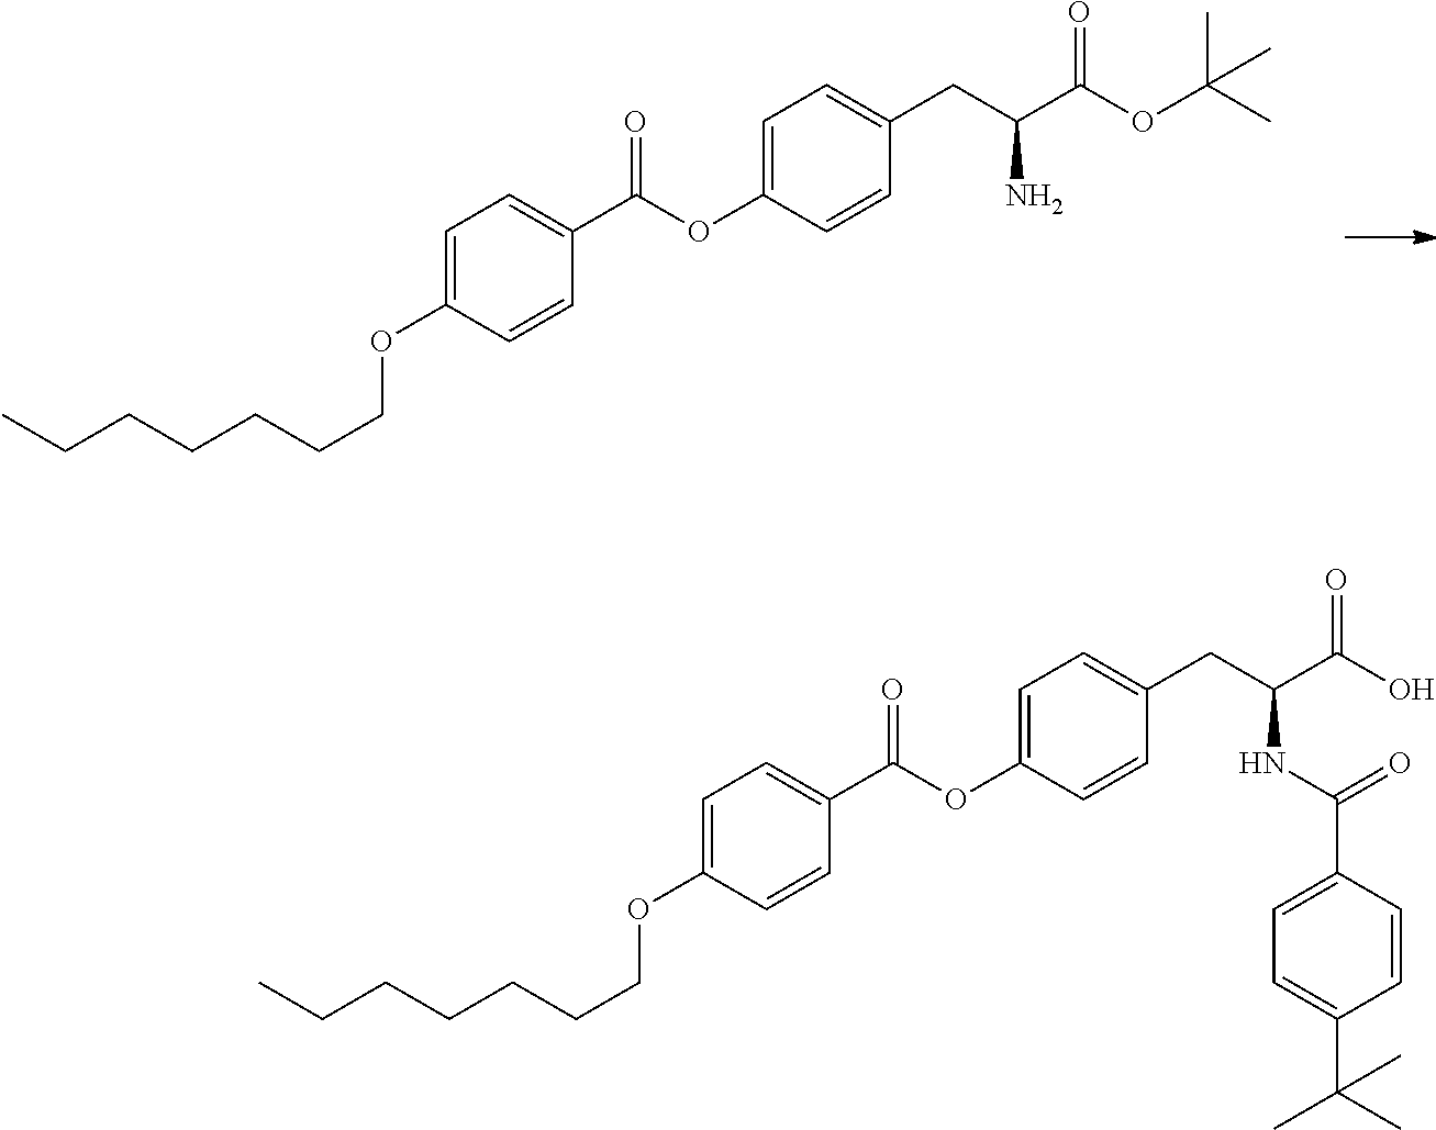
C1=C(OC(C2=CC=C(OCCCCCCC)C=C2)=O)C=CC(CC(C(OC(C)(C)C)=O)N)=C1.C1=C(OC(C2=CC=C(OCCCCCCC)C=C2)=O)C=CC(CC(C(O)=O)NC(C2=CC=C(C(C)(C)C)C=C2)=O)=C1
